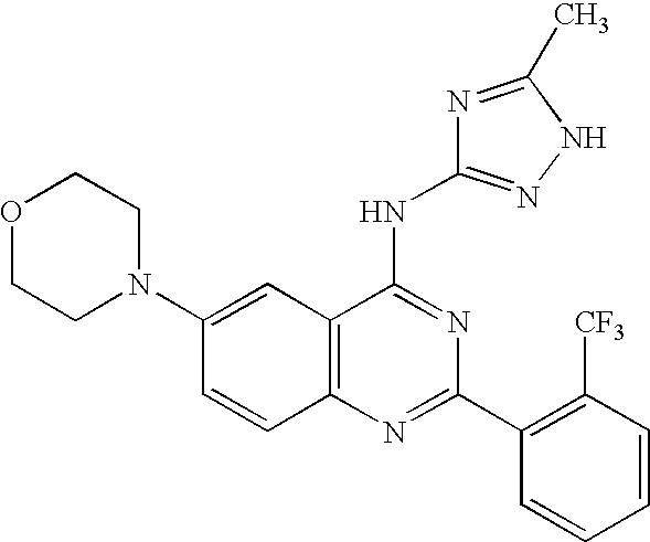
C12=C(N=C(C3=C([CF3])C=CC=C3)N=C1NC1=NNC(C)=N1)C=CC(N1CCOCC1)=C2
